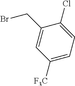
BrCC1=CC([F3C])=CC=C1Cl
